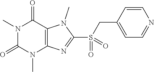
N1(C)C(=O)N(C)C2=C(C1=O)N(C)C(S(=O)(CC1=CC=NC=C1)=O)=N2
